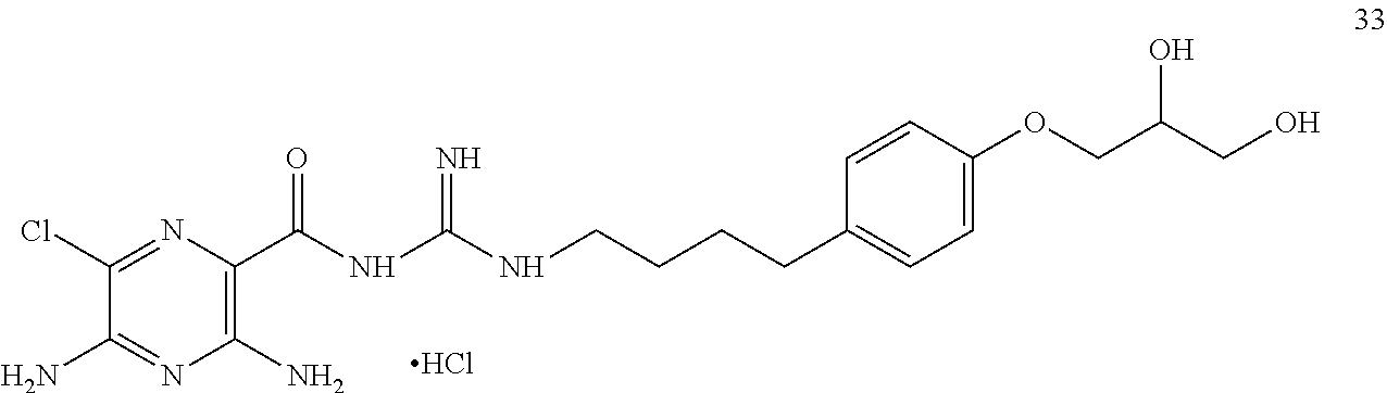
C1(Cl)=NC(C(NC(NCCCCC2=CC=C(OCC(CO)O)C=C2)=N)=O)=C(N)N=C1N.Cl
